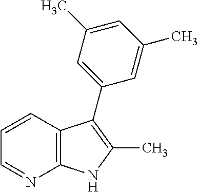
C12=C(C=CC=N1)C(C1=CC(C)=CC(C)=C1)=C(C)N2
